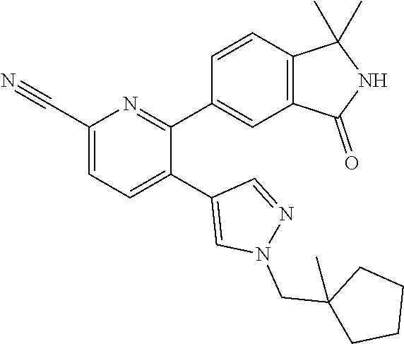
C1(C#N)=CC=C(C2=CN(CC3(C)CCCC3)N=C2)C(C2=CC3=C(C=C2)C(C)(C)NC3=O)=N1
